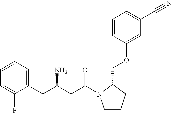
C1=CC=C(CC(CC(=O)N2CCCC2COC2=CC(C#N)=CC=C2)N)C(F)=C1
